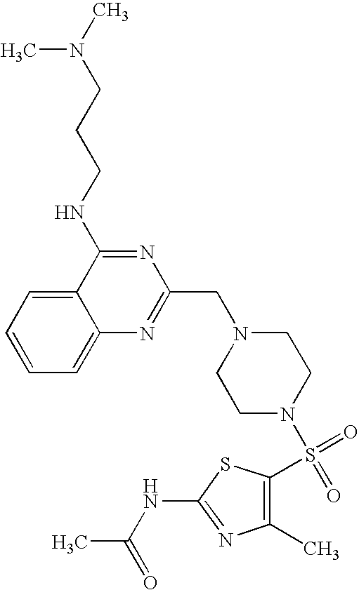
C1=CC=C2C(=C1)C(NCCCN(C)C)=NC(CN1CCN(S(=O)(=O)C3=C(C)N=C(NC(C)=O)S3)CC1)=N2
